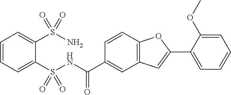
C1=CC=C(S(NC(C2=CC3=C(C=C2)OC(C2=CC=CC=C2OC)=C3)=O)(=O)=O)C(S(N)(=O)=O)=C1
